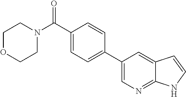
C1(C2=CC=C(C(N3CCOCC3)=O)C=C2)=CN=C2C(=C1)C=CN2
